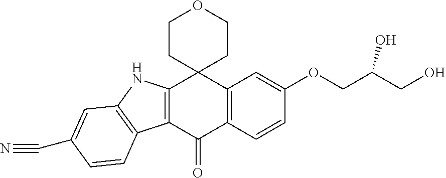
C12=C(C(=O)C3=C(C14CCOCC4)C=C(OCC(O)CO)C=C3)C1=C(N2)C=C(C#N)C=C1
